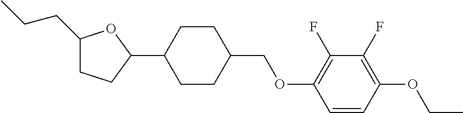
C1(CCC)CCC(C2CCC(COC3=C(F)C(F)=C(OCC)C=C3)CC2)O1
